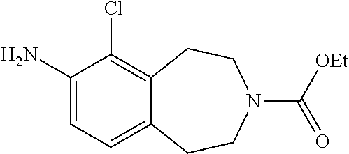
C1(N)=CC=C2C(=C1Cl)CCN(C([OEt])=O)CC2
